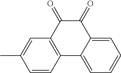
C1=CC2=C(C=C1C)C(=O)C(=O)C1=CC=CC=C21
